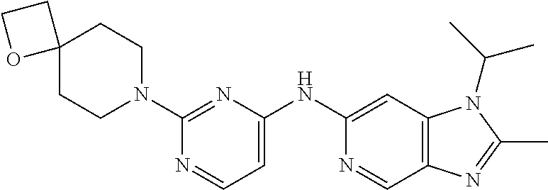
C1(N2CCC3(CC2)CCO3)=NC(NC2=CC3=C(C=N2)N=C(C)N3C(C)C)=CC=N1
